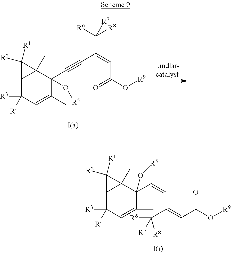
C12C([R3])([R4])C=C(C)C(C#CC(=CC(O[R9])=O)C([R6])([R8])[R7])(O[R5])C1(C)C2([R2])[R1].C12C([R3])([R4])C=C(C)C(C=CC(=CC(O[R9])=O)C([R6])([R8])[R7])(O[R5])C1(C)C2([R2])[R1]
